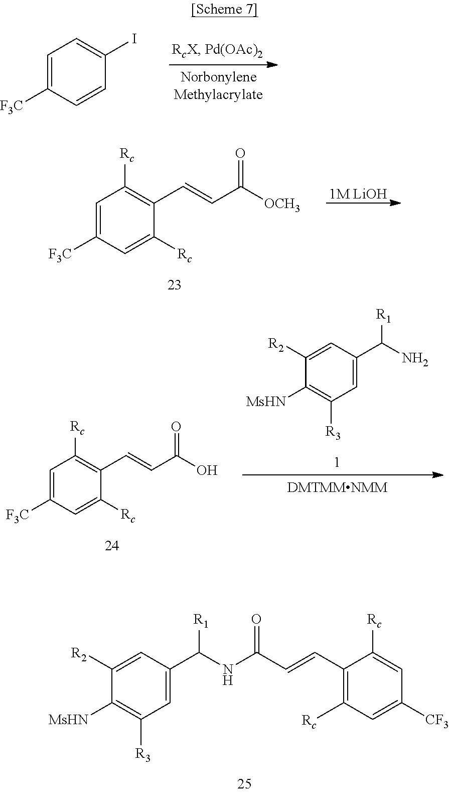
C1=C(C(NC(C=CC2=C([Rc])C=C([CF3])C=C2[Rc])=O)[R1])C=C([R2])C([MsHN])=C1[R3].C1=C([F3C])C=CC(I)=C1.[1M LiOH].C1=C([F3C])C=C([Rc])C(C=CC([OCH3])=O)=C1[Rc].C1=C(C(N)[R1])C=C([R2])C([MsHN])=C1[R3].C1=C([F3C])C=C([Rc])C(C=CC(O)=O)=C1[Rc]
